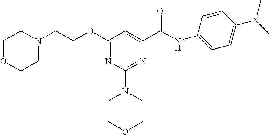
O(C1=NC(N2CCOCC2)=NC(C(NC2=CC=C(N(C)C)C=C2)=O)=C1)CCN1CCOCC1
